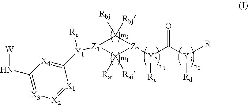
C1(N[W])=[X3][X2]=[X1]C([Y1]([Re])[Z1]2C([Rbj])([Rbj])[Z2]([Y2]([Rc])C(=O)[Y3]([Rd])[R])C2([Rai])[Rai])=[X4]1
